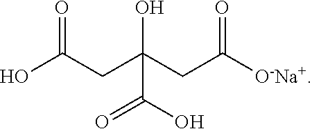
OC(CC(CC([O-Na+])=O)(C(O)=O)O)=O
